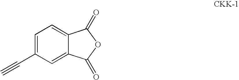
C1=C(C#C)C=C2C(=C1)C(=O)OC2=O
